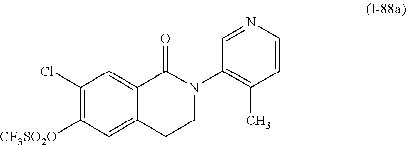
C1(Cl)=C([CF3SO2O])C=C2C(=C1)C(=O)N(C1=C(C)C=CN=C1)CC2
